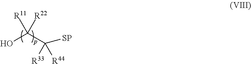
OC(C([R33])([R44])[SP])([R11])[R22]
